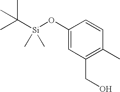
C1(O[Si](C(C)(C)C)(C)C)=CC(CO)=C(C)C=C1
